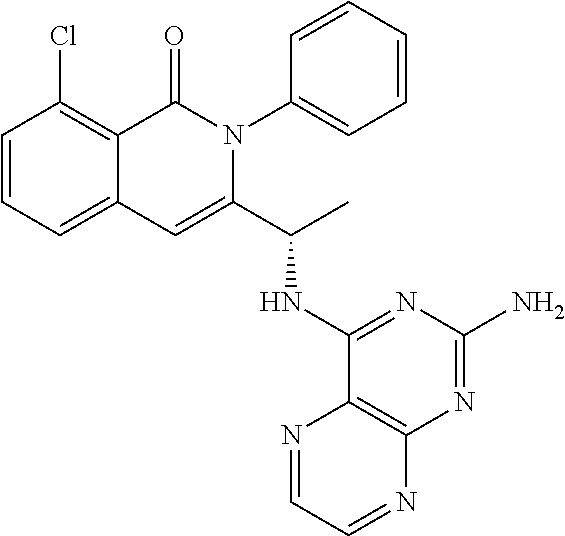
C1=CC=C2C(=C1Cl)C(=O)N(C1=CC=CC=C1)C(C(C)NC1=NC(N)=NC3=C1N=CC=N3)=C2
